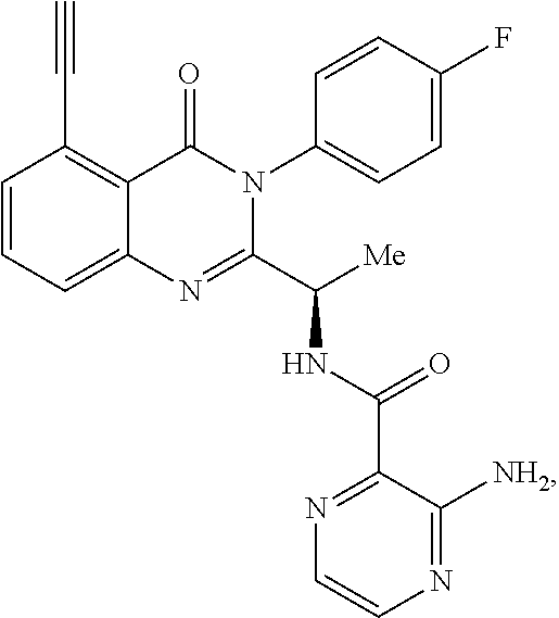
C1=CC=C2C(=C1C#C)C(=O)N(C1=CC=C(F)C=C1)C(C([Me])NC(C1=NC=CN=C1[NH2])=O)=N2
